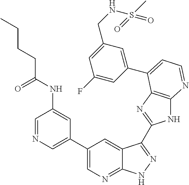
C1=NC=C(C2=CN=C3C(=C2)C(C2=NC4=C(N2)N=CC=C4C2=CC(CNS(C)(=O)=O)=CC(F)=C2)=NN3)C=C1NC(CCCC)=O
